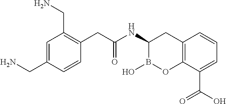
C12=C(C(C(O)=O)=CC=C1)OB(O)C(NC(=O)CC1=C(CN)C=C(CN)C=C1)C2
